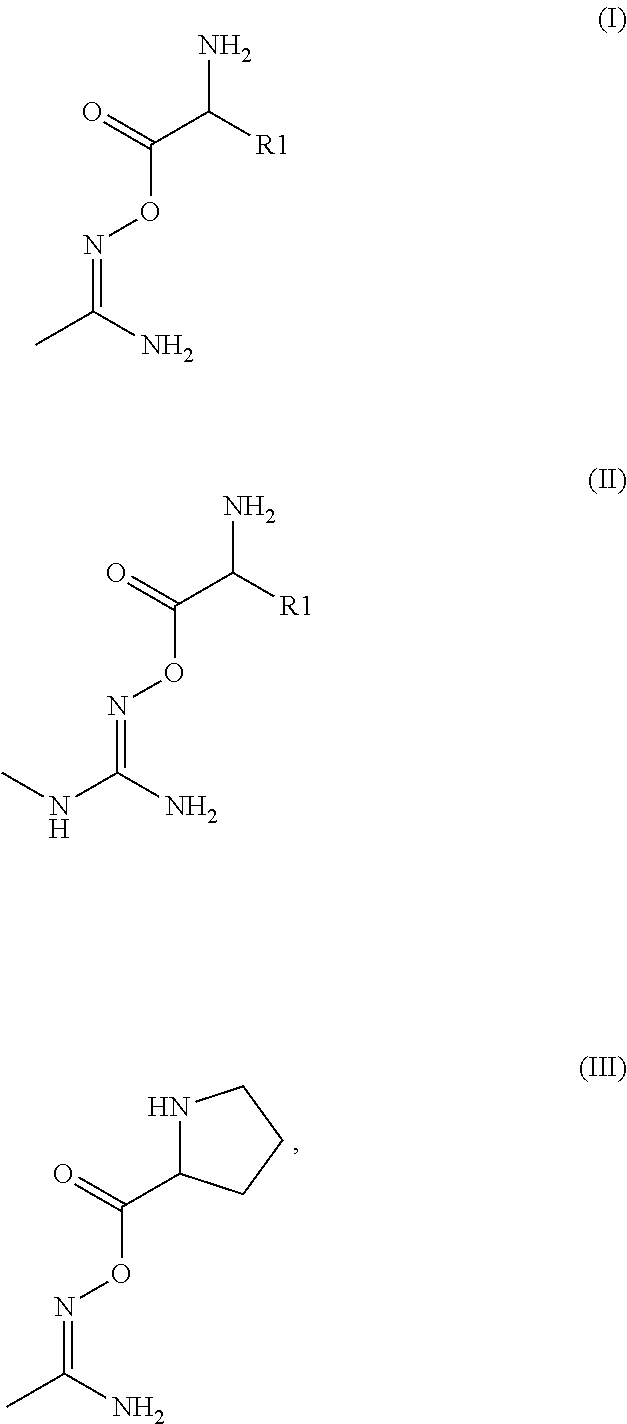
O=C(ON=C(C)N)C1NCCC1.O=C(C([R1])N)ON=C(C)N.O=C(C([R1])N)ON=C(NC)N
